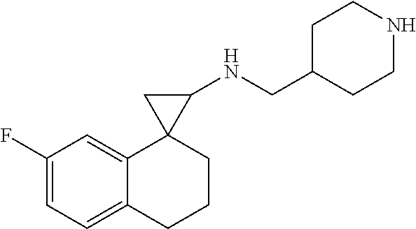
C1(F)=CC=C2C(=C1)C1(CCC2)C(NCC2CCNCC2)C1
